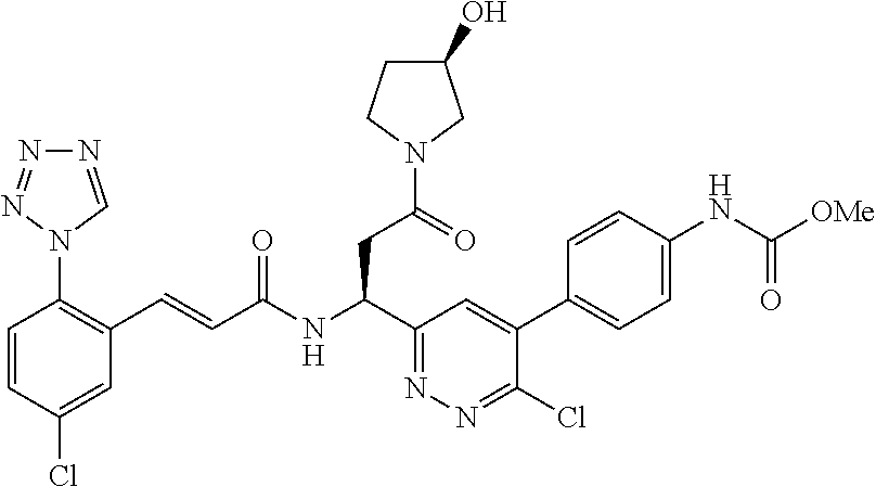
N1=CN(C2=C(C=CC(NC(C3=NN=C(Cl)C(C4=CC=C(NC([OMe])=O)C=C4)=C3)CC(=O)N3CCC(O)C3)=O)C=C(Cl)C=C2)N=N1
